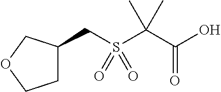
C1C(CS(C(C(O)=O)(C)C)(=O)=O)COC1
